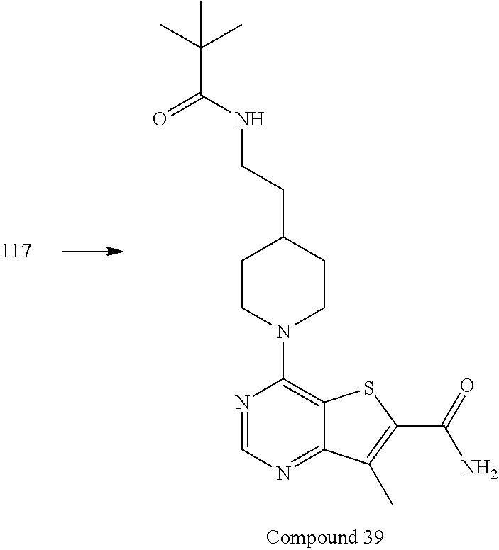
C12=NC=NC(N3CCC(CCNC(C(C)(C)C)=O)CC3)=C1SC(C(=O)N)=C2C
